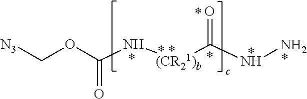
N([(CR21)b]C(=O)NN)C(OC[N3])=O
